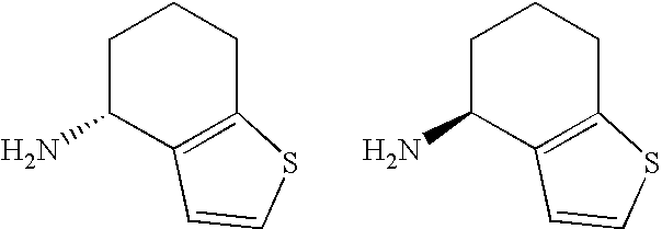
C1C(N)C2=C(CC1)SC=C2.C1C(N)C2=C(CC1)SC=C2
